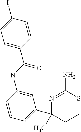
N(C1=CC(C2(C)CCSC(N)=N2)=CC=C1)C(C1=CC=C(I)C=C1)=O
